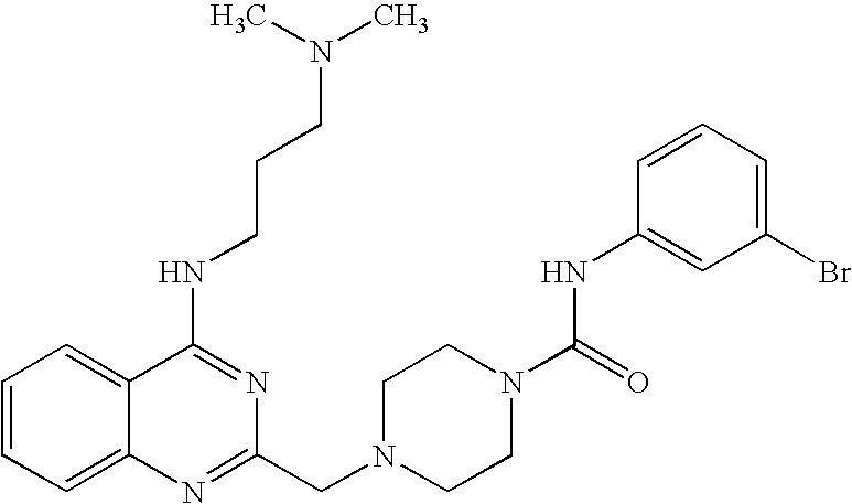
C1=CC=C2C(=C1)C(NCCCN(C)C)=NC(CN1CCN(C(NC3=CC(Br)=CC=C3)=O)CC1)=N2
